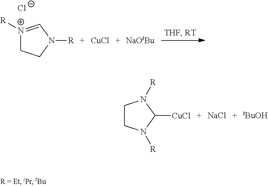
[N+]1([R])=CN([R])CC1.[Cl-].[CuCl].C1CN([R])C([CuCl])N1[R].[NaCl].[tBuOH]
